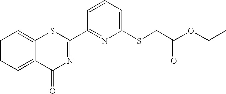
C1=CC=C(SCC(OCC)=O)N=C1C1=NC(=O)C2=CC=CC=C2S1
